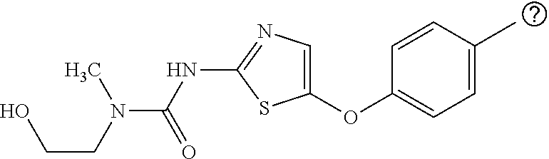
O(C1=CN=C(NC(=O)N(C)CCO)S1)C1=CC=C(C)C=C1
